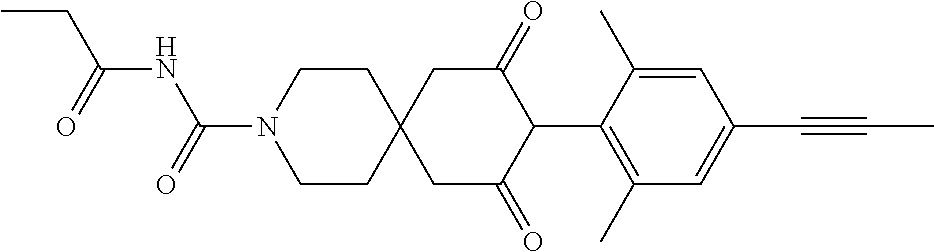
C1CN(C(=O)NC(CC)=O)CCC12CC(=O)C(C1=C(C)C=C(C#CC)C=C1C)C(=O)C2
